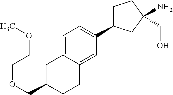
O(CC1CC2=CC=C(C3CCC(N)(CO)C3)C=C2CC1)CCOC
